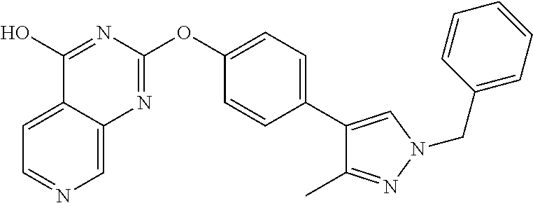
C1=C2C(=CN=C1)N=C(OC1=CC=C(C3=CN(CC4=CC=CC=C4)N=C3C)C=C1)N=C2O
